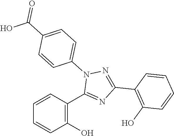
C1=CC(C2=NC(C3=C(O)C=CC=C3)=NN2C2=CC=C(C(O)=O)C=C2)=C(O)C=C1
